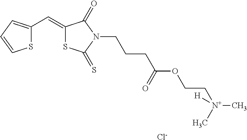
S1C(C=C2SC(=S)N(CCCC(OCC[N+](C)(C)[H])=O)C2=O)=CC=C1.[Cl-]
